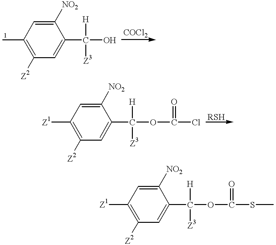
C1(C)=C([Z2])C=C(C(O)([H])[Z3])C([NO2])=C1.C1([Z1])=C([Z2])C=C(C(OC(Cl)=O)([H])[Z3])C([NO2])=C1.C1([Z1])=C([Z2])C=C(C(OC(SC)=O)([H])[Z3])C([NO2])=C1
